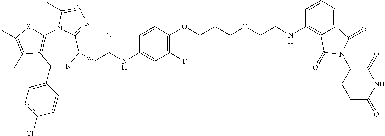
C1(C2=CC=C(Cl)C=C2)=NC(CC(NC2=CC(F)=C(OCCCOCCNC3=C4C(=CC=C3)C(=O)N(C3CCC(=O)NC3=O)C4=O)C=C2)=O)C2=NN=C(C)N2C2=C1C(C)=C(C)S2
